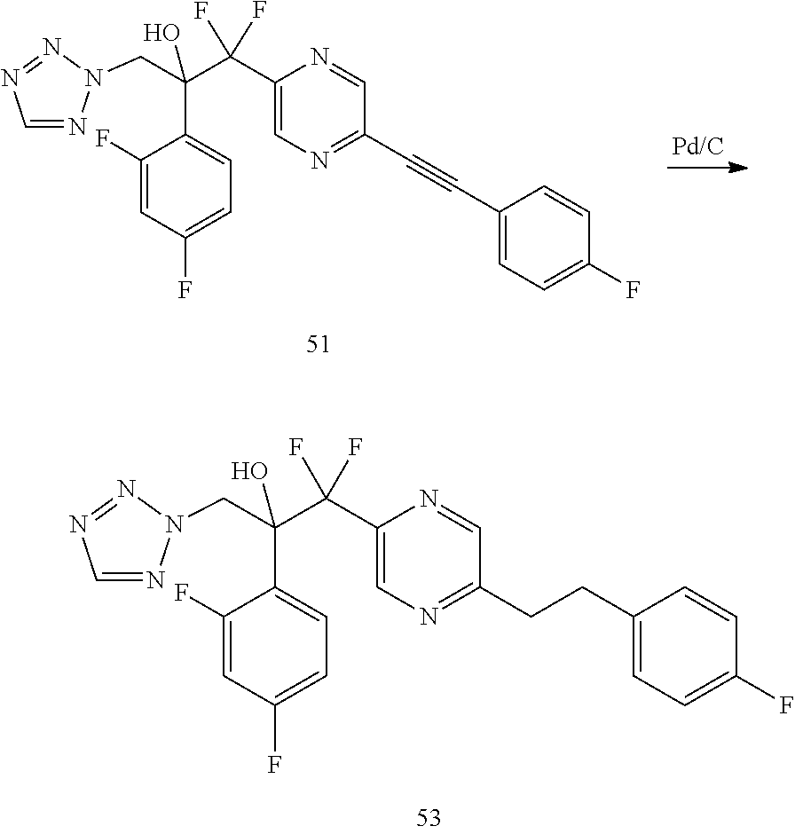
C1=NN(CC(C(C2=CN=C(C#CC3=CC=C(F)C=C3)C=N2)(F)F)(C2=CC=C(F)C=C2F)O)N=N1.C(C(C1=CN=C(CCC2=CC=C(F)C=C2)C=N1)(F)F)(C1=CC=C(F)C=C1F)(O)CN1N=CN=N1
